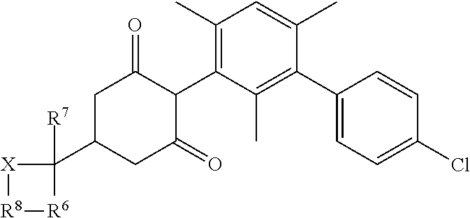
C1C(C2([R7])[X][R8][R6]2)CC(=O)C(C2=C(C)C=C(C)C(C3=CC=C(Cl)C=C3)=C2C)C1=O
